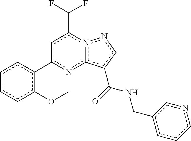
c1c(-c2ccccc2OC)nc2n(c1C(F)F)ncc2C(=O)NCc1cccnc1
